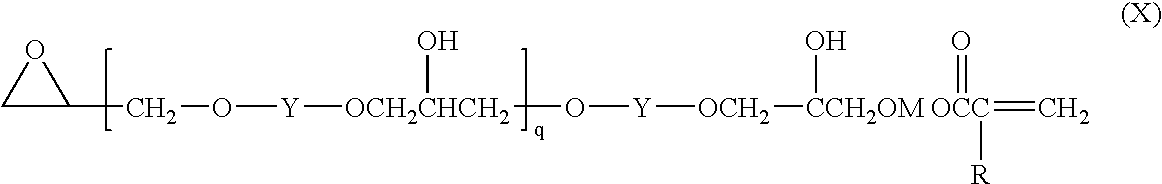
C1C(CO[Y][OCH2CHCH2](O[Y][OCH2][CCH2OM OCC](=C)(=O)([R])O)O)O1
